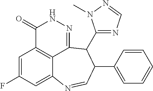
C1=C(F)C=C2C3=C1C(=O)NN=C3C(C1=NC=NN1C)C(C1=CC=CC=C1)C=N2
